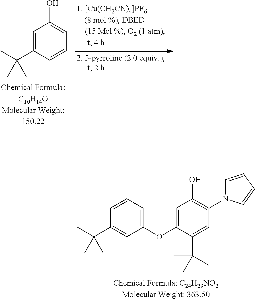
C1=C(C(C)(C)C)C=CC=C1O.C1(OC2=CC(O)=C(N3C=CC=C3)C=C2C(C)(C)C)=CC=CC(C(C)(C)C)=C1
